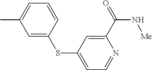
S(C1=CC=NC(C(N[Me])=O)=C1)C1=CC(C)=CC=C1
